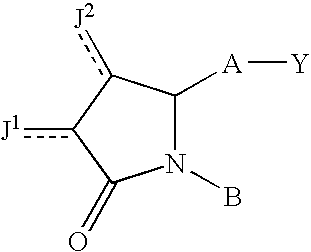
N1(B)C([A][Y])c([J2])-c([J1])C1=O
